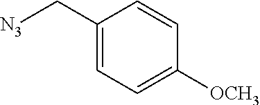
C1(C[N3])=CC=C([OCH3])C=C1
